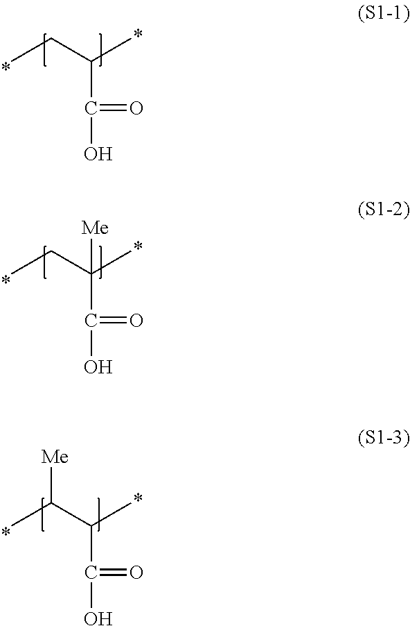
CCC(C(O)=O)C.CCC(C(O)=O)(C)[Me].CC(C(C(O)=O)C)[Me]
